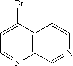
C1=C(Br)C2=C(N=C1)C=NC=C2
